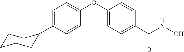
C1=C(C2CCCCC2)C=CC(OC2=CC=C(C(NO)=O)C=C2)=C1
